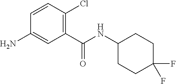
C1=CC(Cl)=C(C(NC2CCC(F)(F)CC2)=O)C=C1N
